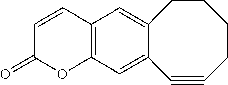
C12=C(C=C3C(=C1)CCCCC#C3)OC(=O)C=C2
